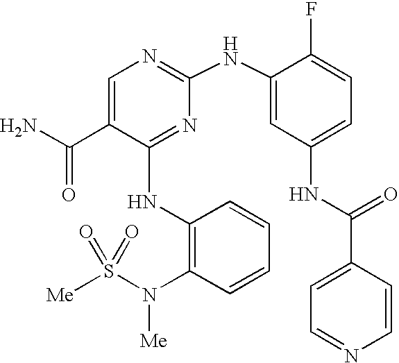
N(C1=NC(NC2=CC(NC(C3=CC=NC=C3)=O)=CC=C2F)=NC=C1C(N)=O)C1=C(N(S([Me])(=O)=O)[Me])C=CC=C1
